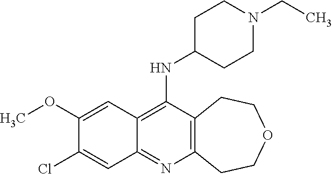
C12=C(C(NC3CCN(CC)CC3)=C3C(=N1)C=C(Cl)C(OC)=C3)CCOCC2
